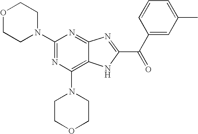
C1CN(C2=NC(N3CCOCC3)=C3C(=N2)N=C(C(C2=CC(C)=CC=C2)=O)N3)CCO1
